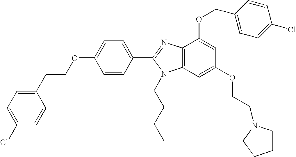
C1(CCOC2=CC=C(C3=NC4=C(N3CCCC)C=C(OCCN3CCCC3)C=C4OCC3=CC=C(Cl)C=C3)C=C2)=CC=C(Cl)C=C1
